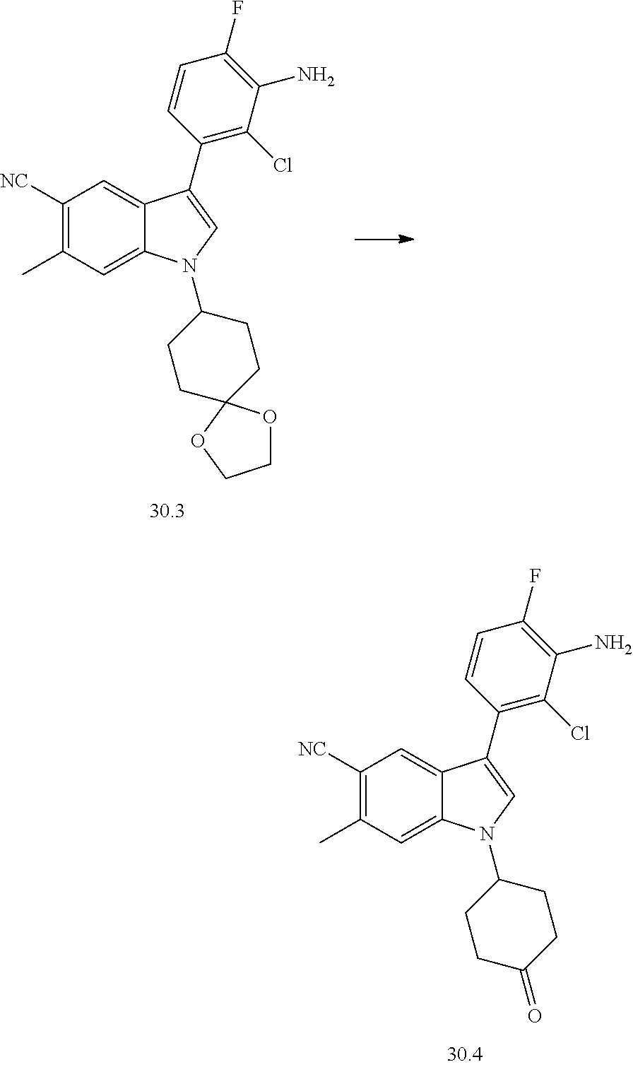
C1([NC])=C(C)C=C2C(=C1)C(C1=C(Cl)C(N)=C(F)C=C1)=CN2C1CCC2(CC1)OCCO2.C1([NC])=C(C)C=C2C(=C1)C(C1=C(Cl)C(N)=C(F)C=C1)=CN2C1CCC(=O)CC1
